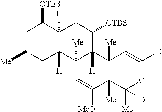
C1C([Me])CC2([H])C([H])(C1[OTES])CC([OTBS])C1([H])C2([Me])C=C([MeO])C2([Me])C1([Me])C=C([D])OC2([Me])[D]
